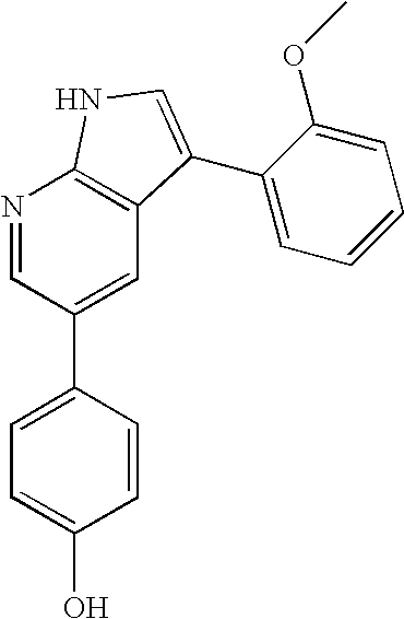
C1=CC(C2=CC3=C(N=C2)NC=C3C2=CC=CC=C2OC)=CC=C1O
